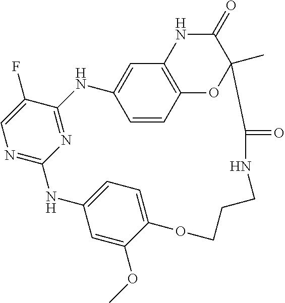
N1=C2N=C(C(F)=C1)NC1=CC3=C(C=C1)OC(C)(C(=O)N3)C(=O)NCCCOC1=CC=C(N2)C=C1OC
